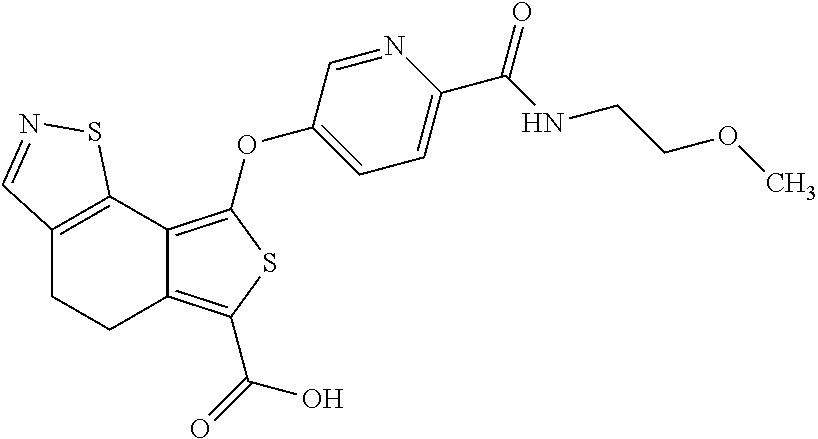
C12=C(C3=C(OC4=CC=C(C(NCCOC)=O)N=C4)SC(C(=O)O)=C3CC1)SN=C2
